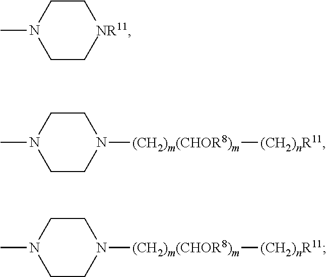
CN1CC[NR11]CC1.CN1CCN([(CH2)m(CHOR8)m][(CH2)nR11])CC1.CN1CCN([(CH2)m(CHOR8)m][(CH2)nR11])CC1
